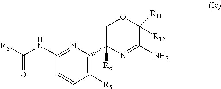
C1=CC([R5])=C(C2([R6])N=C([NH2])C([R11])([R12])OC2)N=C1NC([R2])=O
